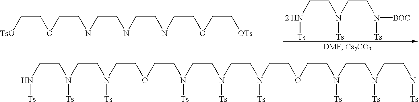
N(CCN(CCN(CCOCCN(CCN(CCN([Ts])CCOCCN(CCN(CCN[Ts])[Ts])[Ts])[Ts])[Ts])[Ts])[Ts])[Ts].[TsO]CCOCCNCCNCCNCCOCC[OTs].[2 HN](CCN([Ts])CCN([Ts])[BOC])[Ts]
